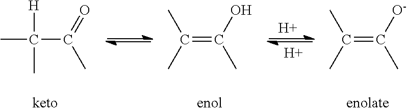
C(=C(O)C)(C)C.C(=C([O-])C)(C)C.CC([H])(C)C(=O)C.[H].[H]
